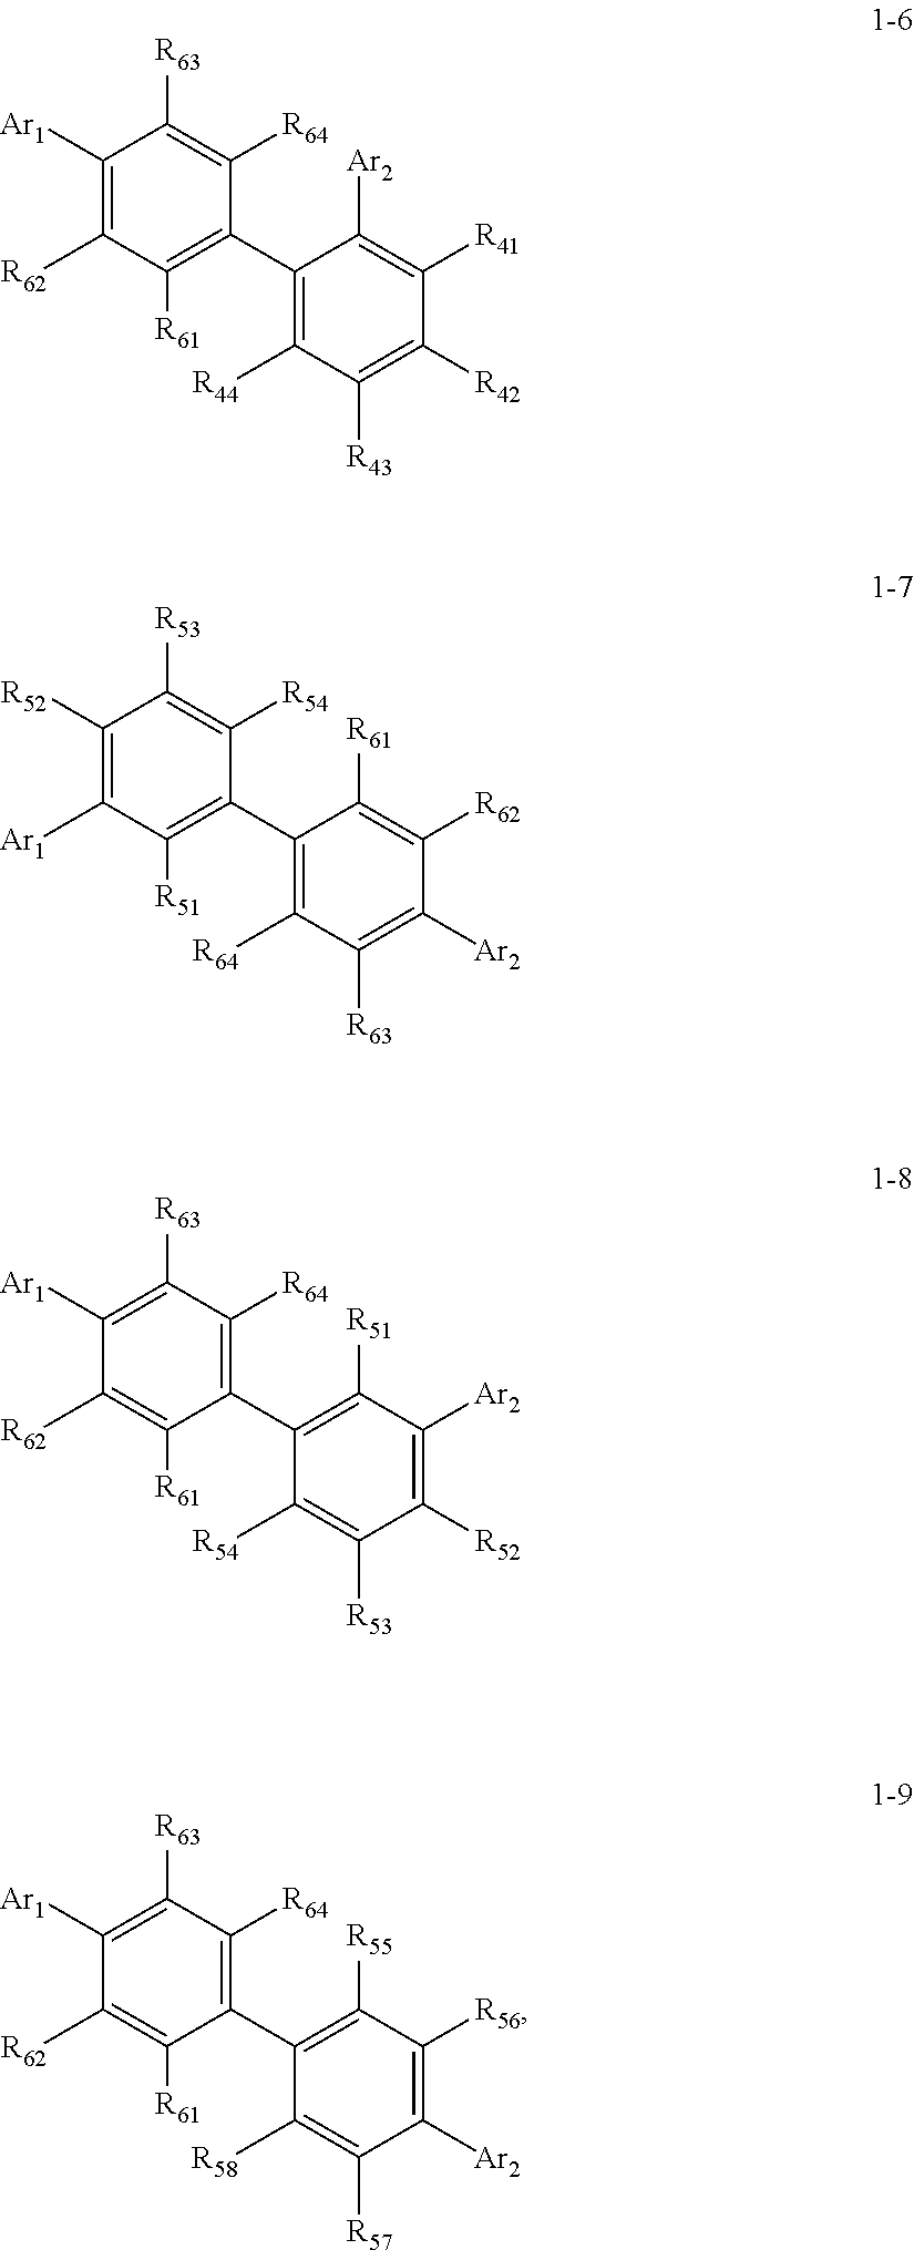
C1([Ar1])=C([R62])C([R61])=C(C2=C([R44])C([R43])=C([R42])C([R41])=C2[Ar2])C([R64])=C1[R63].C1([R52])=C([Ar1])C([R51])=C(C2=C([R64])C([R63])=C([Ar2])C([R62])=C2[R61])C([R54])=C1[R53].C1([Ar1])=C([R63])C([R64])=C(C2=C([R51])C([Ar2])=C([R52])C([R53])=C2[R54])C([R61])=C1[R62].C1([Ar1])=C([R63])C([R64])=C(C2=C([R55])C([R56])=C([Ar2])C([R57])=C2[R58])C([R61])=C1[R62]
